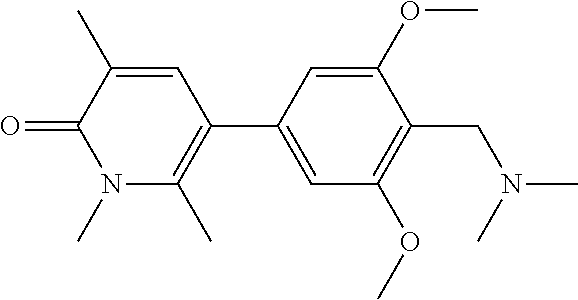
C1(C)=CC(C2=CC(OC)=C(CN(C)C)C(OC)=C2)=C(C)N(C)C1=O
